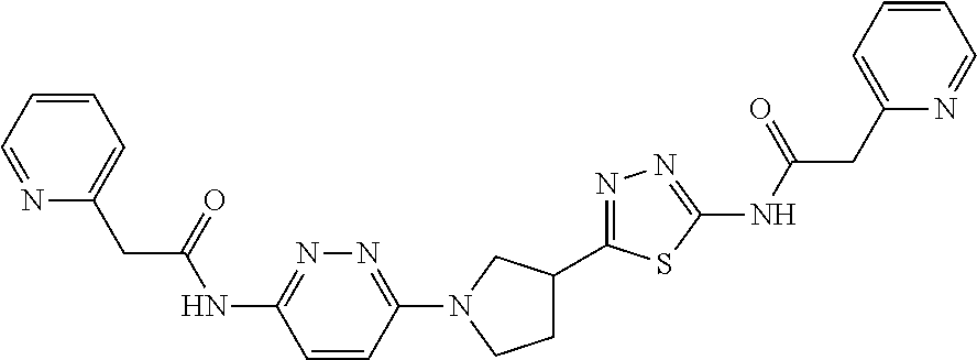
C1C(C2=NN=C(NC(CC3=CC=CC=N3)=O)S2)CN(C2=NN=C(NC(CC3=CC=CC=N3)=O)C=C2)C1
